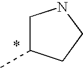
C1C(C)CCN1
